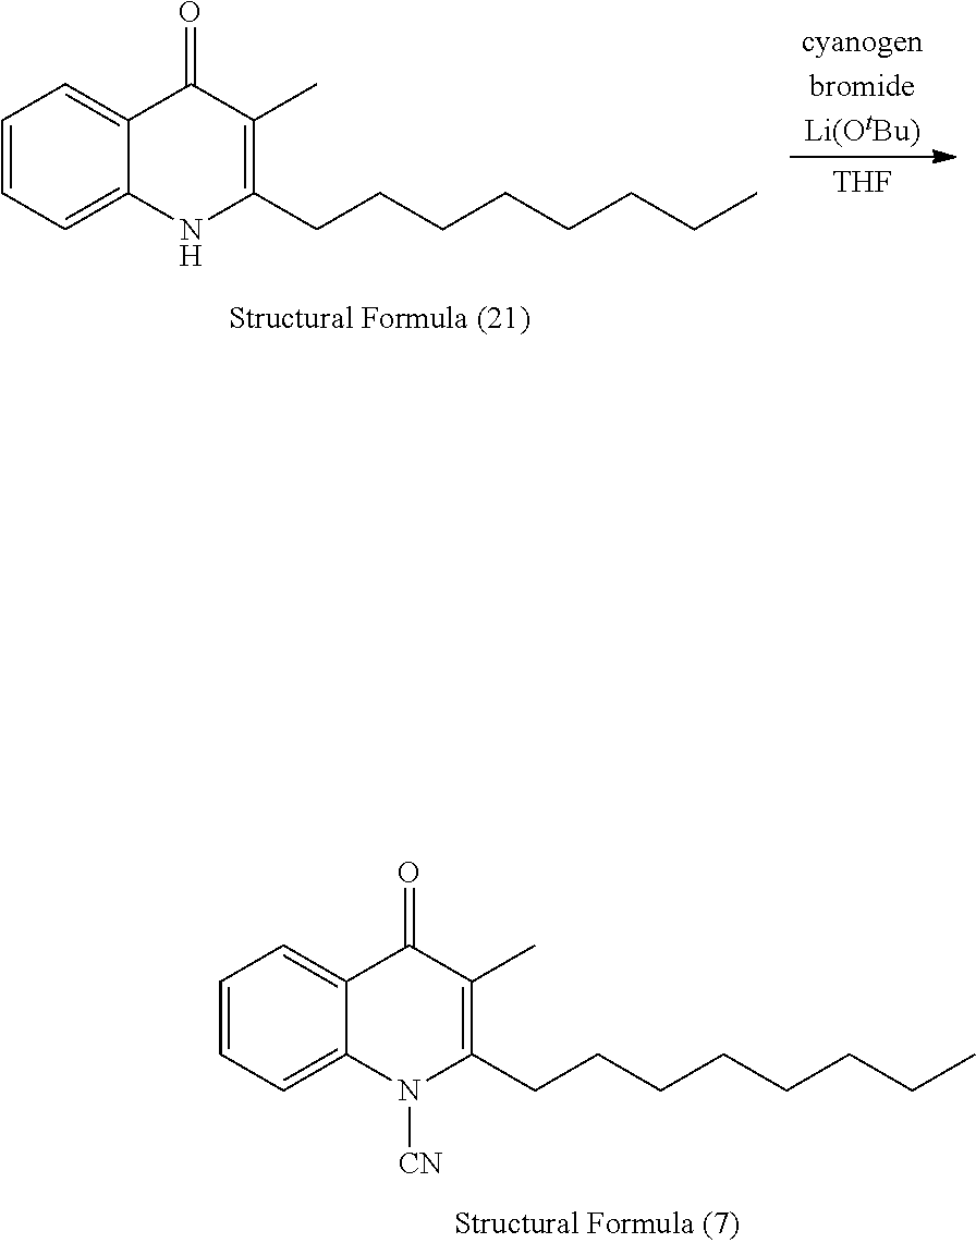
[THF].C1=CC=C2C(=C1)C(=O)C(C)=C(CCCCCCCC)N2.C1=CC=C2C(=C1)C(=O)C(C)=C(CCCCCCCC)N2[CN]
